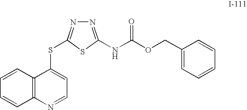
C12=C(C(SC3=NN=C(NC(OCC4=CC=CC=C4)=O)S3)=CC=N1)C=CC=C2
